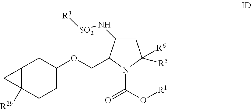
C1C2([R2b])C1CC(OCC1C(N[SO2][R3])CC([R6])([R5])N1C(O[R1])=O)CC2
